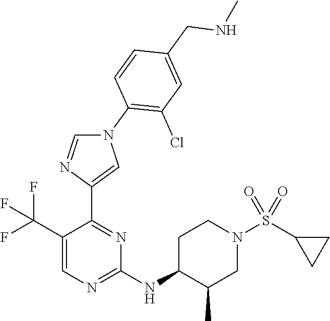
C1(C(F)(F)F)=CN=C(NC2C(C)CN(S(C3CC3)(=O)=O)CC2)N=C1C1=CN(C2=C(Cl)C=C(CNC)C=C2)C=N1
